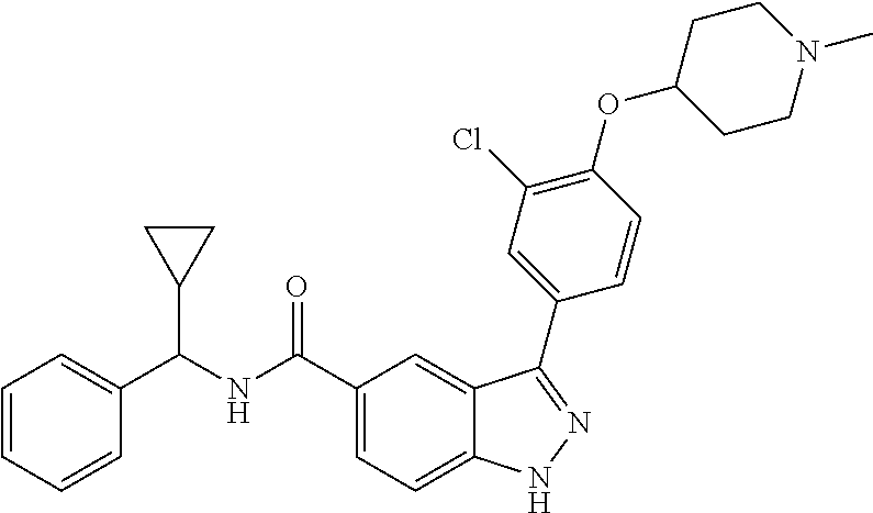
C(NC(C1=CC=C2C(=C1)C(C1=CC(Cl)=C(OC3CCN(C)CC3)C=C1)=NN2)=O)(C1CC1)C1=CC=CC=C1
